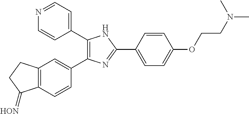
C12=C(C=CC(C3=C(C4=CC=NC=C4)NC(C4=CC=C(OCCN(C)C)C=C4)=N3)=C1)C(=[HON])CC2
